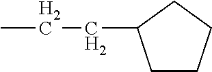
C1CCCC1CCC
